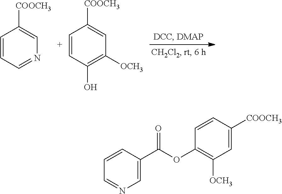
C1=CC=NC=C1[COOCH3].C1=CC(O)=C([OCH3])C=C1[COOCH3].C1=CC(C(OC2=C([OCH3])C=C([COOCH3])C=C2)=O)=CN=C1
